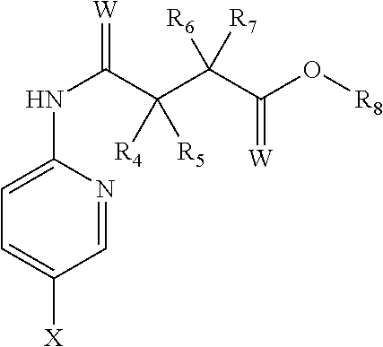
C1=NC(NC(=[W])C(C(C(O[R8])=[W])([R6])[R7])([R4])[R5])=CC=C1[X]
